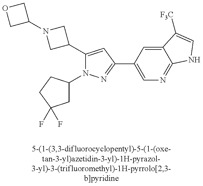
C1C(N2C(C3CN(C4COC4)C3)=CC(C3=CN=C4C(=C3)C([F3C])=CN4)=N2)CCC1(F)F
